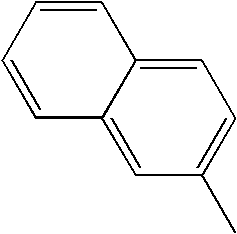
C1=C2C(=CC(C)=C1)C=CC=C2
